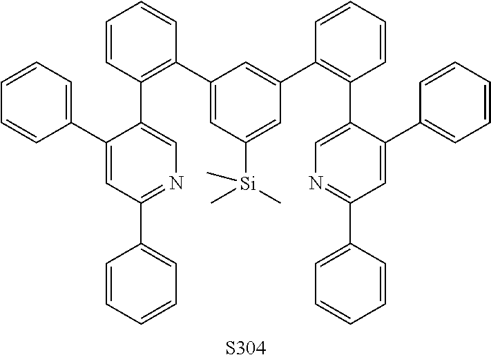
C1=CC=CC=C1C1=NC=C(C2=C(C3=CC([Si](C)(C)C)=CC(C4=C(C5=CN=C(C6=CC=CC=C6)C=C5C5=CC=CC=C5)C=CC=C4)=C3)C=CC=C2)C(C2=CC=CC=C2)=C1.[S304]
